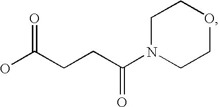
OC(CCC(N1CCOCC1)=O)=O
